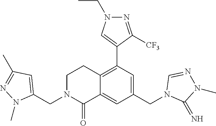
C1(CN2CCC3=C(C4=CN(CC)N=C4[CF3])C=C(CN4C(=N)N(C)N=C4)C=C3C2=O)=CC(C)=NN1C
